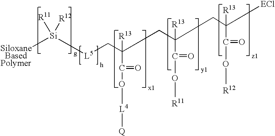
[SiloxaneBasedPolymer][Si]([L5]CC(CC(CC([ECl])([R13])C(O[R12])=O)([R13])C(O[R11])=O)([R13])C(=O)O[L4][Q])([R11])[R12]
